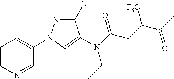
C1=CN=CC(N2N=C(Cl)C(N(C(CC(S(C)=O)[F3C])=O)CC)=C2)=C1
